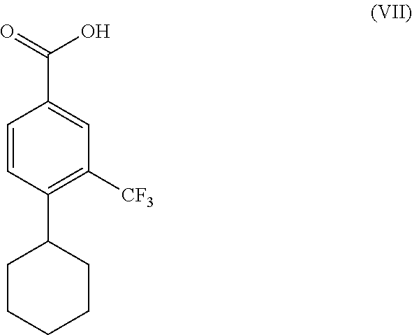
C1=CC(C2CCCCC2)=C([CF3])C=C1C(=O)O
